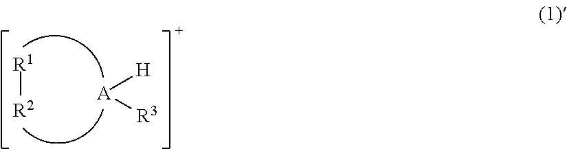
[R1][R2].[A]([R3])[H]
